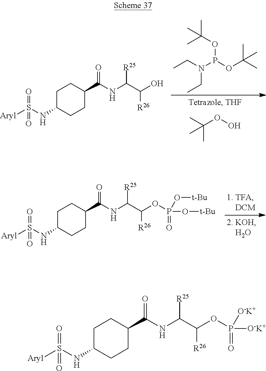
CCN(P(OC(C)(C)C)OC(C)(C)C)CC.CC(OO)(C)C.C1C(NS([Aryl])(=O)=O)CCC(C(NC(C(O)[R26])[R25])=O)C1.C1C(NS([Aryl])(=O)=O)CCC(C(NC(C(OP(O[t-Bu])(O[t-Bu])=O)[R26])[R25])=O)C1.C1C(NS([Aryl])(=O)=O)CCC(C(NC(C(OP([O-K+])([O-K+])=O)[R26])[R25])=O)C1
